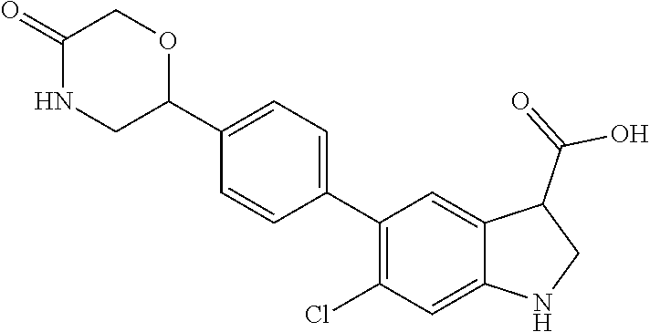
C1(C2=CC=C(C3OCC(=O)NC3)C=C2)=C(Cl)C=C2C(=C1)C(C(O)=O)CN2
